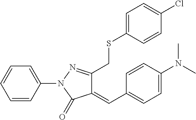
C1=CC(N2N=C(CSC3=CC=C(Cl)C=C3)C(=CC3=CC=C(N(C)C)C=C3)C2=O)=CC=C1
